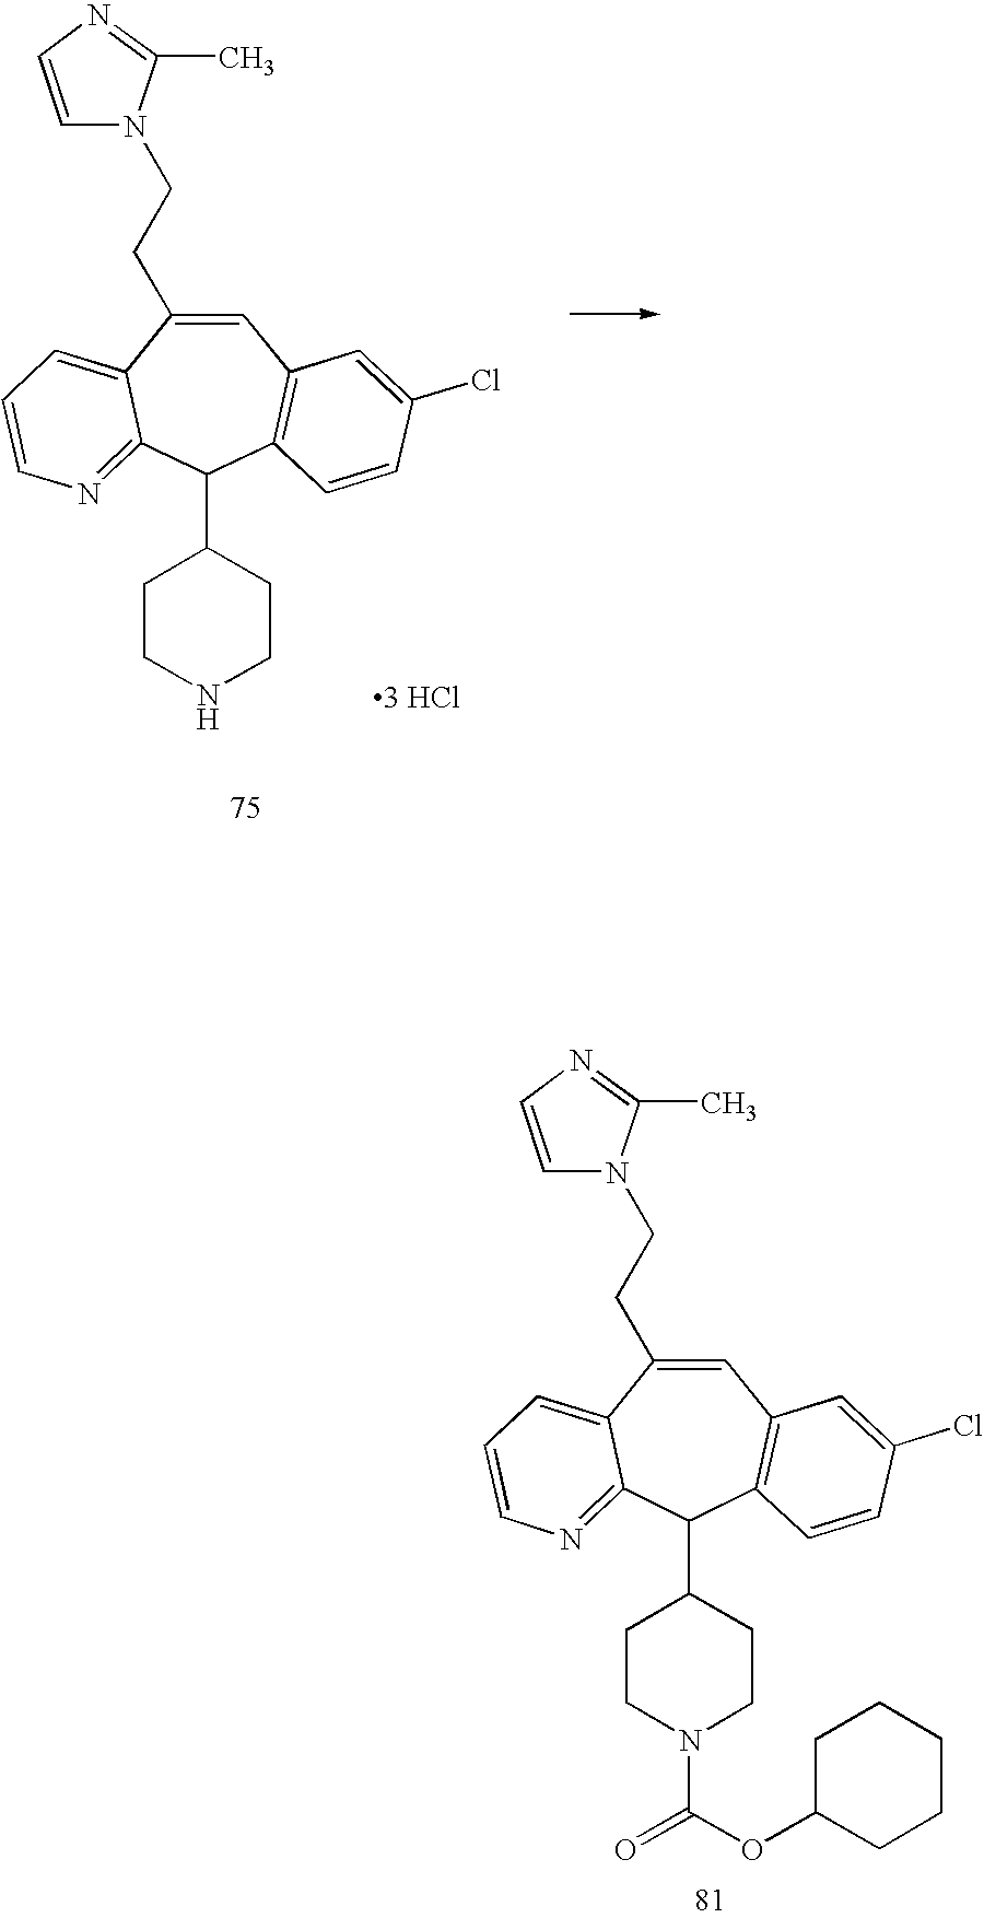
[3 HCl].C1=C(CCN2C=CN=C2C)C2=CC=CN=C2C(C2CCNCC2)C2=C1C=C(Cl)C=C2.C1=C(CCN2C=CN=C2C)C2=CC=CN=C2C(C2CCN(C(OC3CCCCC3)=O)CC2)C2=C1C=C(Cl)C=C2
